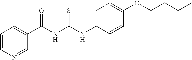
N(C(NC(C1=CC=CN=C1)=O)=S)C1=CC=C(OCCCC)C=C1
